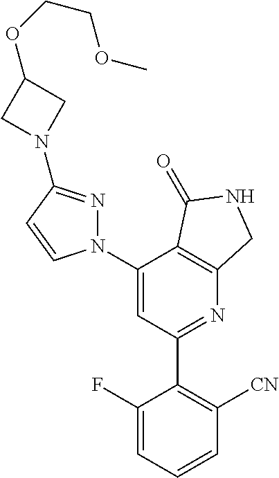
C1(C2=C([CN])C=CC=C2F)=NC2=C(C(N3N=C(N4CC(OCCOC)C4)C=C3)=C1)C(=O)NC2
